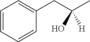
C1=CC=CC(CC(C)(O)[H])=C1
